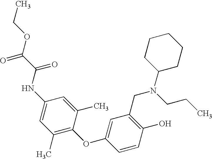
C1(O)=C(CN(C2CCCCC2)CCC)C=C(OC2=C(C)C=C(NC(C(OCC)=O)=O)C=C2C)C=C1
